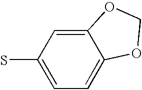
C12=CC(S)=CC=C1OCO2
